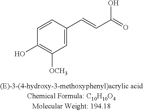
C1=C(C=CC(=O)O)C=CC(O)=C1[OCH3]
